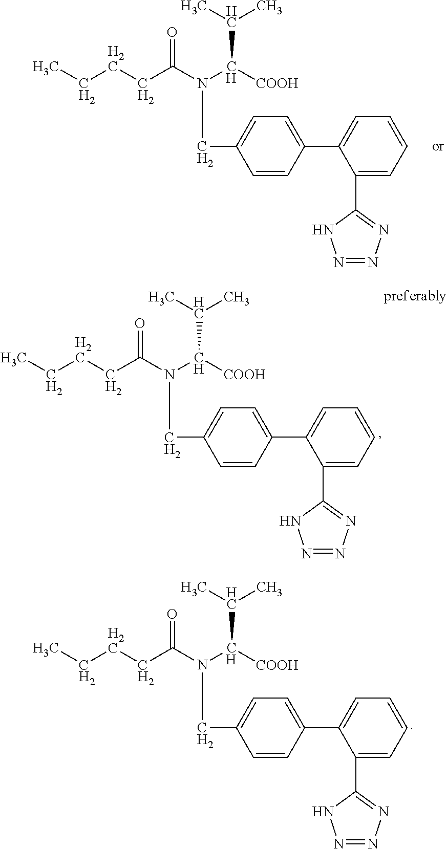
C1=CC(C2=CC=CC=C2C2=NN=NN2)=CC=C1CN(C(CCCC)=O)C([COOH])C(C)C.C1=CC(C2=CC=CC=C2C2=NN=NN2)=CC=C1CN(C(CCCC)=O)C([COOH])C(C)C.C1=CC(C2=CC=CC=C2C2=NN=NN2)=CC=C1CN(C(CCCC)=O)C([COOH])C(C)C
